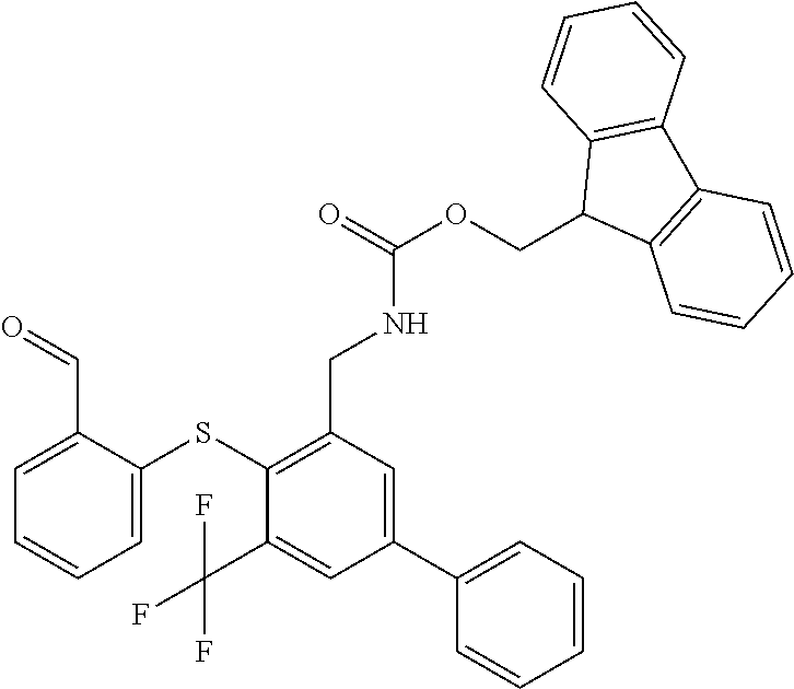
C1(SC2=CC=CC=C2C=O)=C(CNC(OCC2C3=C(C4=C2C=CC=C4)C=CC=C3)=O)C=C(C2=CC=CC=C2)C=C1C(F)(F)F
